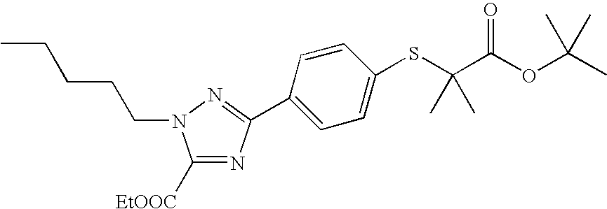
C1([EtOOC])=NC(C2=CC=C(SC(C(OC(C)(C)C)=O)(C)C)C=C2)=NN1CCCCC
